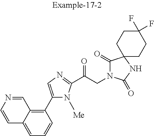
C1=C2C(=C(C3=CN=C(C(CN4C(=O)C5(NC4=O)CCC(F)(F)CC5)=O)N3[Me])C=C1)C=NC=C2
